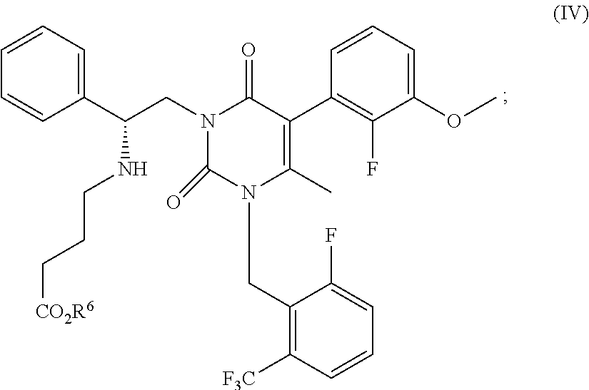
C1=CC=C(C(NCCC[CO2R6])CN2C(=O)N(CC3=C([F3C])C=CC=C3F)C(C)=C(C3=C(F)C(OC)=CC=C3)C2=O)C=C1
